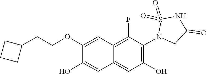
C1(OCCC2CCC2)=CC2=C(F)C(N3CC(=O)NS3(=O)=O)=C(O)C=C2C=C1O
